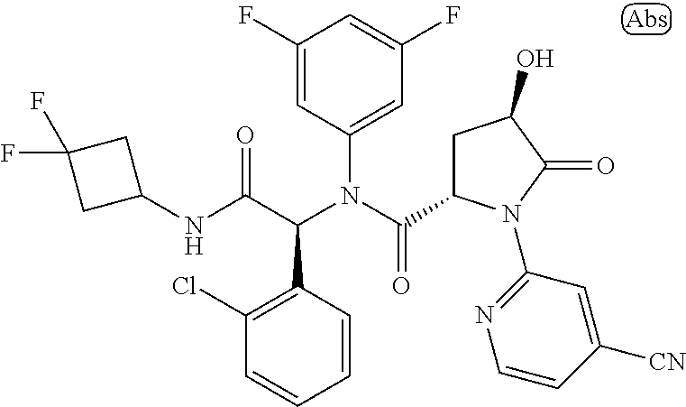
C1(F)=CC(N(C(C2CC(O)C(=O)N2C2=NC=CC([CN])=C2)=O)C(C(NC2CC(F)(F)C2)=O)C2=C(Cl)C=CC=C2)=CC(F)=C1
